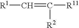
[R1]C=C([R2])[R11]
